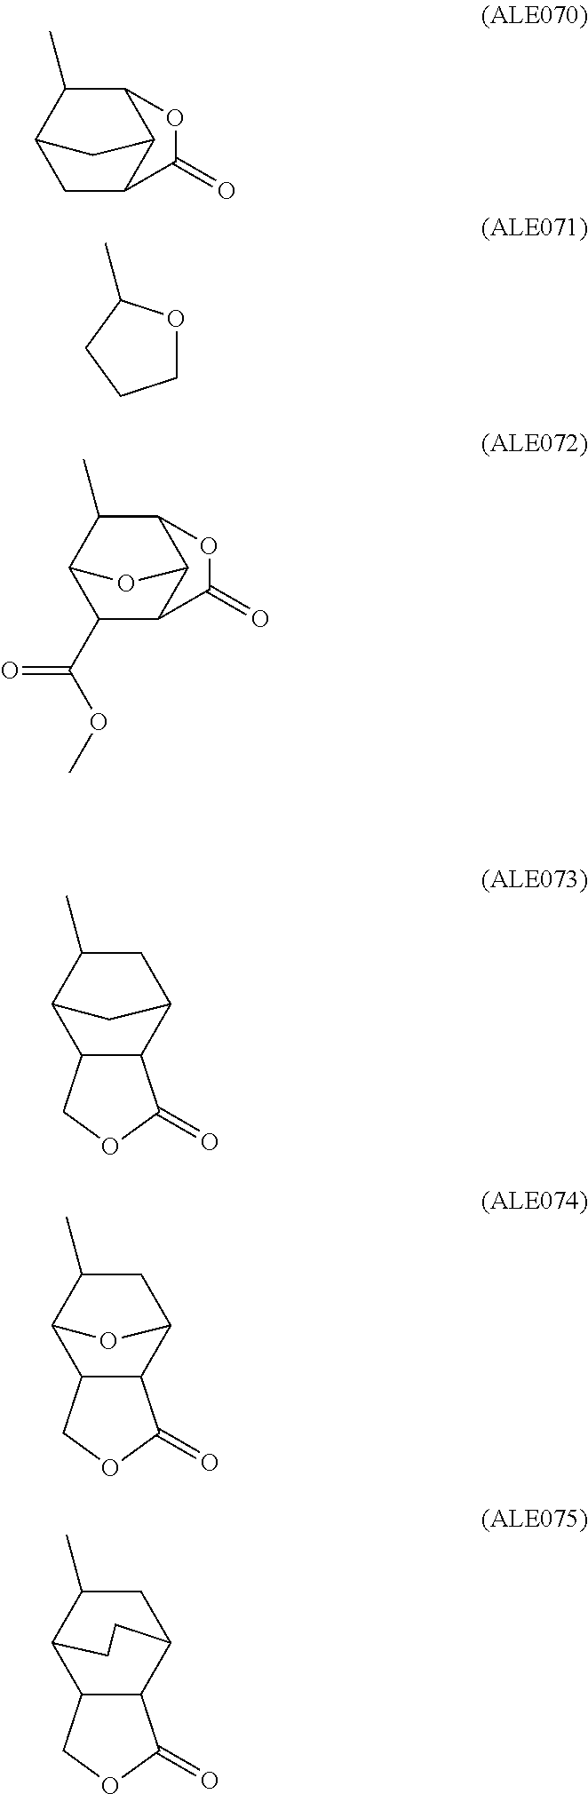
C1OC(C)CC1.C1C2C3C(OC2=O)C(C)C1C3.C1(C(OC)=O)C2C3C(OC2=O)C(C)C1O3.C12C(C3CC(C)C1C3)C(=O)OC2.C12C(C3CC(C)C1O3)C(=O)OC2.C12C(C(=O)OC1)C1CC(C)C2CC1
